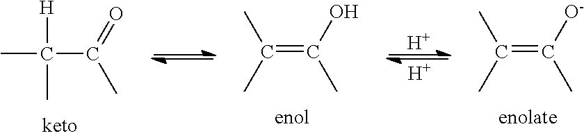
[H].[H].C(=C(O)C)(C)C.C(=C([O-])C)(C)C.C(C)([H])(C)C(=O)C
